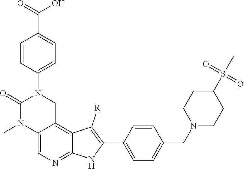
C12=CN=C3C(=C1CN(C1=CC=C(C(=O)O)C=C1)C(=O)N2C)C([R])=C(C1=CC=C(CN2CCC(S(C)(=O)=O)CC2)C=C1)N3
